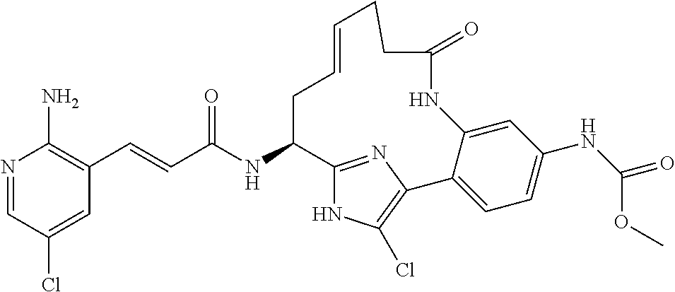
C(C(NC1C2=NC(=C(Cl)N2)C2=CC=C(NC(=O)OC)C=C2NC(=O)CCC=CC1)=O)=CC1=C(N)N=CC(Cl)=C1
